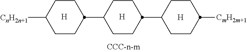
[H].[H].[H].C1CC([CnH2n+1])CCC1C1CCC(C2CCC([CmH2m+1])CC2)CC1
